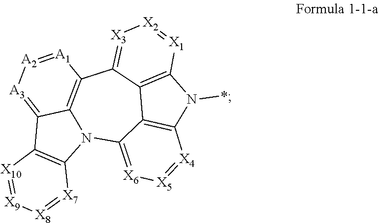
C12=C3N(*)C4=C1C(=[X3][X2]=[X1]4)C1=C4N(C2=[X6][X5]=[X4]3)C2=C(C4=[A3][A2]=[A1]1)[X10]=[X9][X8]=[X7]2
